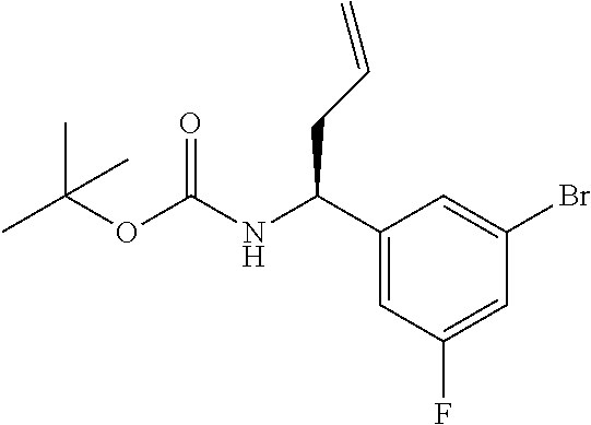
CC(OC(NC(C1=CC(F)=CC(Br)=C1)CC=C)=O)(C)C
